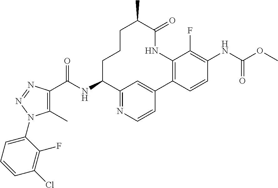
C1(C)=C(C(NC2C3=NC=CC(=C3)C3=C(NC(=O)C(C)CCC2)C(F)=C(NC(OC)=O)C=C3)=O)N=NN1C1=CC=CC(Cl)=C1F
